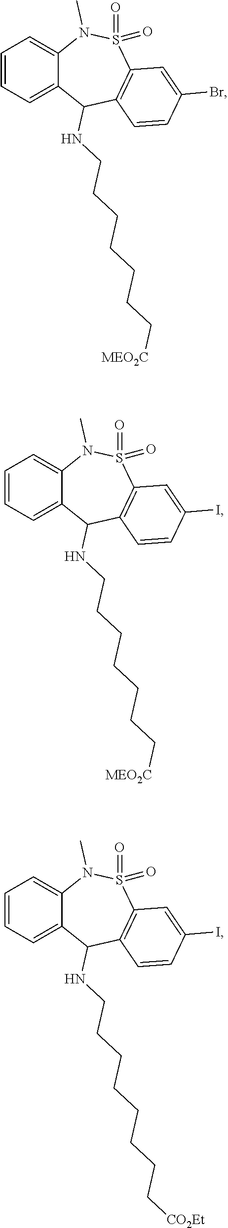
C1=CC=C2C(=C1)N(C)S(=O)(=O)C1=C(C2NCCCCCCC[MEO2C])C=CC(Br)=C1.C1=CC=C2C(=C1)N(C)S(=O)(=O)C1=C(C2NCCCCCCC[MEO2C])C=CC(I)=C1.C1=CC=C2C(=C1)N(C)S(=O)(=O)C1=C(C2NCCCCCCCC[CO2Et])C=CC(I)=C1
